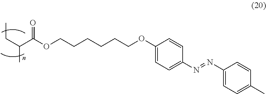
C(C(OCCCCCCOC1=CC=C(N=NC2=CC=C(C)C=C2)C=C1)=O)(CC)C
